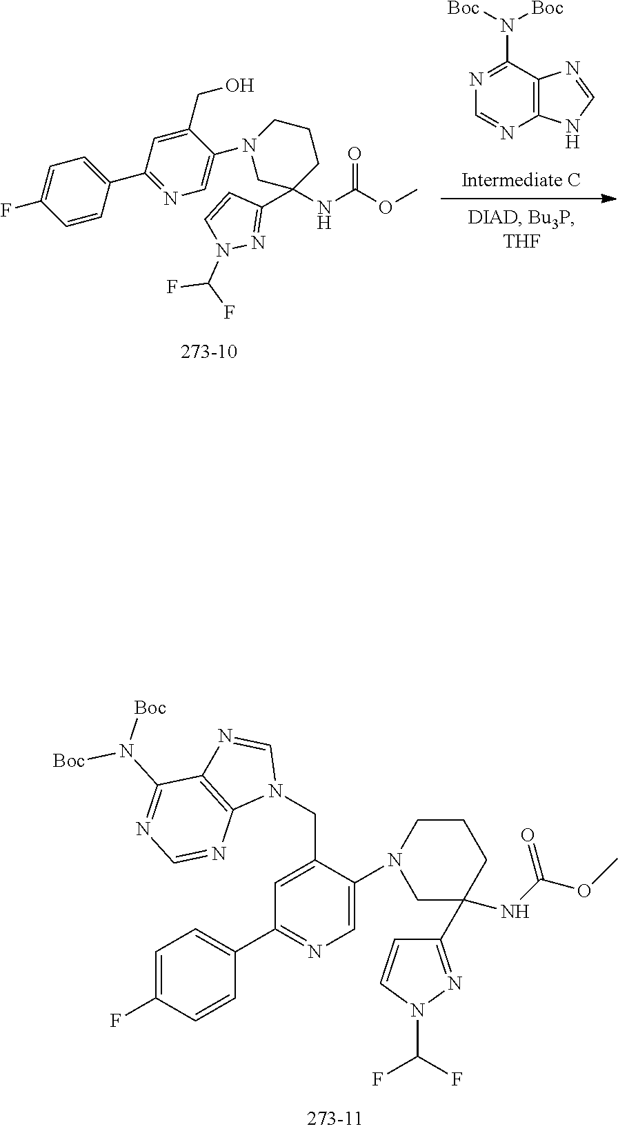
FC(F)N1N=C(C2(NC(OC)=O)CN(C3=CN=C(C4=CC=C(F)C=C4)C=C3CN3C=NC4=C3N=CN=C4N([Boc])[Boc])CCC2)C=C1.N1=C(N([Boc])[Boc])C2=C(N=C1)NC=N2.N1(C(F)F)N=C(C2(NC(=O)OC)CN(C3=CN=C(C4=CC=C(F)C=C4)C=C3CO)CCC2)C=C1
